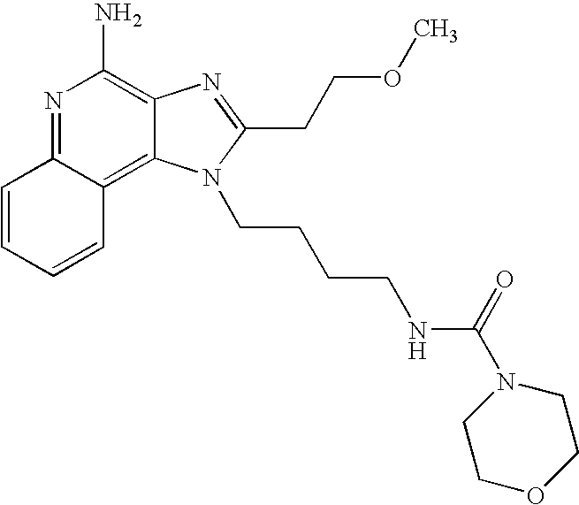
N1=C2C(=C3C(=C1N)N=C(CCOC)N3CCCCNC(=O)N1CCOCC1)C=CC=C2
